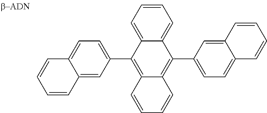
C1=CC2=CC(C3=C4C(=C(C5=CC=C6C(=C5)C=CC=C6)C5=CC=CC=C35)C=CC=C4)=CC=C2C=C1
